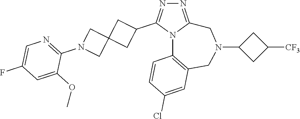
N1=C2N(C(C3CC4(C3)CN(C3=NC=C(F)C=C3OC)C4)=N1)C1=C(CN(C3CC([CF3])C3)C2)C=C(Cl)C=C1
